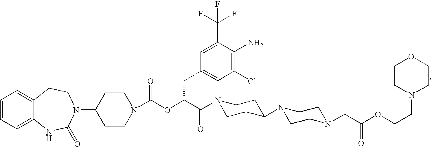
C1=CC=C2C(=C1)CCN(C1CCN(C(OC(C(=O)N3CCC(N4CCN(CC(OCCN5CCOCC5)=O)CC4)CC3)CC3=CC(Cl)=C(N)C(C(F)(F)F)=C3)=O)CC1)C(=O)N2
